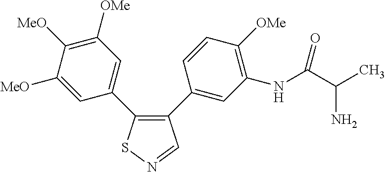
C1(C2=CC(NC(C(C)N)=O)=C([OMe])C=C2)=C(C2=CC([OMe])=C([MeO])C([MeO])=C2)SN=C1
